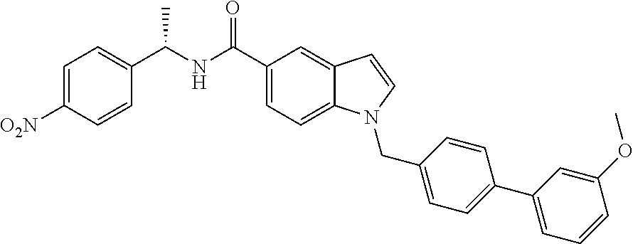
C1=C([O2N])C=CC(C(NC(C2=CC=C3C(=C2)C=CN3CC2=CC=C(C3=CC=CC(OC)=C3)C=C2)=O)C)=C1
